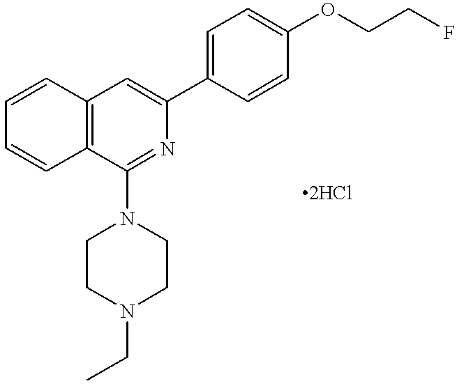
C12=C(C(N3CCN(CC)CC3)=NC(C3=CC=C(OCCF)C=C3)=C1)C=CC=C2
